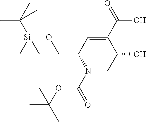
C1(CO[Si](C(C)(C)C)(C)C)N(C(=O)OC(C)(C)C)CC(O)C(C(O)=O)=C1
